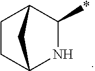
C1CC2NC(*)C1C2
